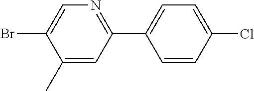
C1=CC(Cl)=CC=C1C1=NC=C(Br)C(C)=C1
